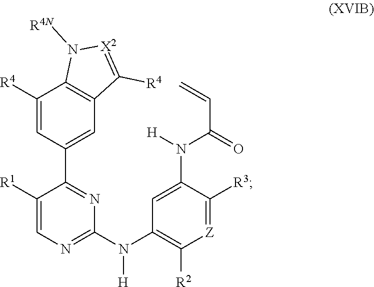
C1(C2=NC(N(C3=C([R2])[Z]=C([R3])C(N([H])C(=O)C=C)=C3)[H])=NC=C2[R1])=CC2=C(C([R4])=C1)N([R4N])[X2]=C2[R4]
